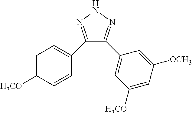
C1(C2=CC=C([H3CO])C=C2)=NNN=C1C1=CC([H3CO])=CC([OCH3])=C1
